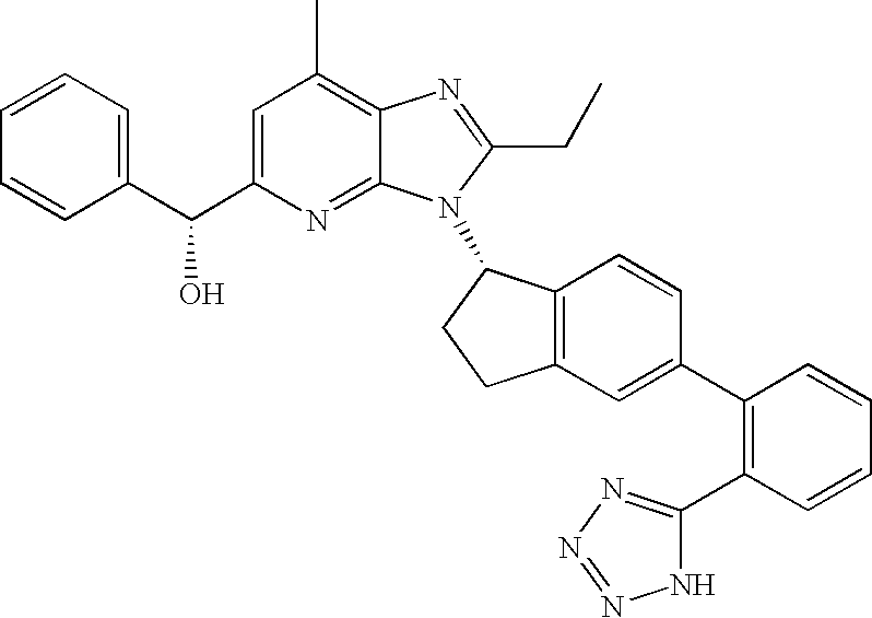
C1=C(C(C2=CC=CC=C2)O)N=C2C(=C1C)N=C(CC)N2C1C2=C(CC1)C=C(C1=C(C3=NN=NN3)C=CC=C1)C=C2
